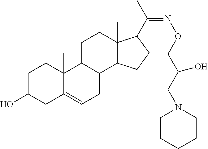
C1C(O)CC2=CCC3C(C2(C)C1)CCC1(C)C3CCC1C(C)=NOCC(CN1CCCCC1)O
